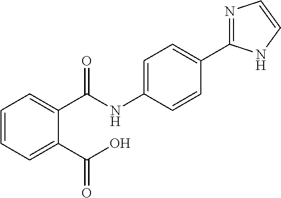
C1=CC=C(C(=O)O)C(C(=O)NC2=CC=C(C3=NC=CN3)C=C2)=C1
